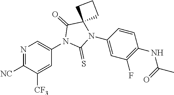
N1=C([NC])C([CF3])=CC(N2C(=S)N(C3=CC(F)=C(NC(=O)C)C=C3)C3(C2=O)CCC3)=C1
